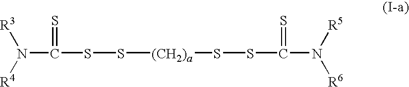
N(C(SS[(CH2)a]SSC(N([R5])[R6])=S)=S)([R4])[R3]
